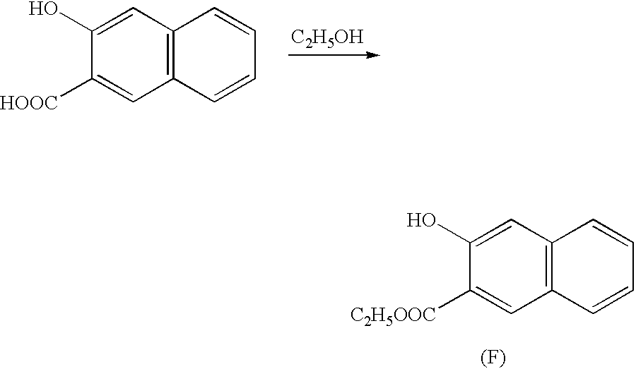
C12=C(C=C(O)C([HOOC])=C1)C=CC=C2.[C2H5OH].C12=C(C=C(O)C([C2H5OOC])=C1)C=CC=C2.[(F)]
